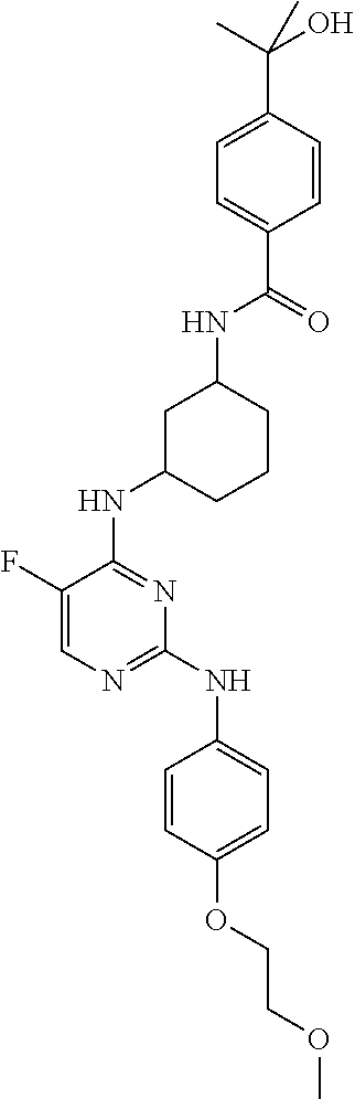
C1(F)=CN=C(NC2=CC=C(OCCOC)C=C2)N=C1NC1CCCC(NC(C2=CC=C(C(C)(O)C)C=C2)=O)C1
